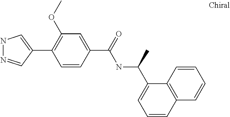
C1(C2=CNN=C2)=C(OC)C=C(C(NC(C)C2=CC=CC3=C2C=CC=C3)=O)C=C1
